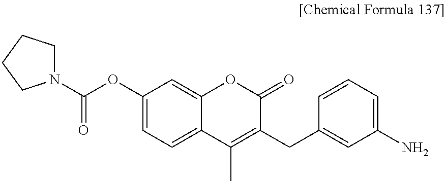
C1(OC(=O)N2CCCC2)=CC=C2C(=C1)OC(=O)C(CC1=CC(N)=CC=C1)=C2C
